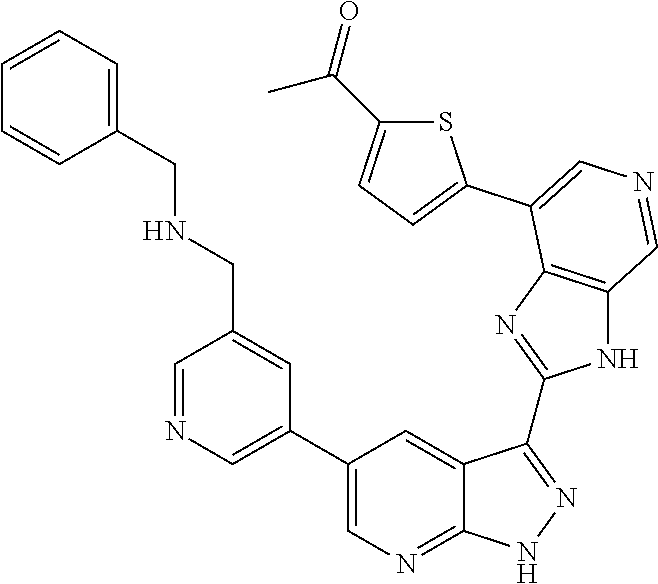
S1C(C(=O)C)=CC=C1C1=CN=CC2=C1N=C(C1=NNC3=NC=C(C4=CN=CC(CNCC5=CC=CC=C5)=C4)C=C31)N2
